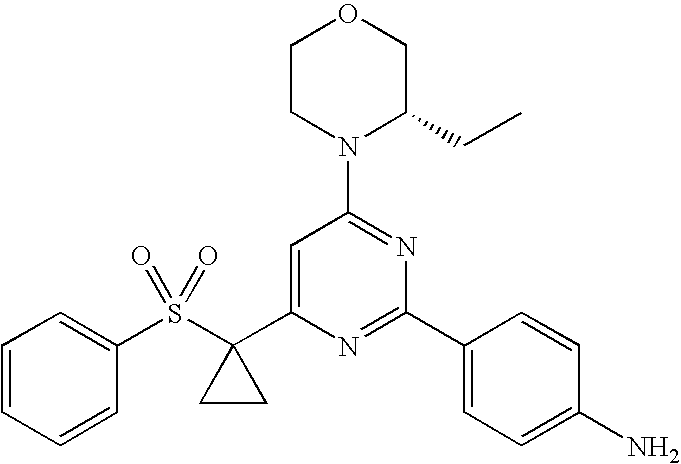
C1(S(C2(C3=CC(N4C(CC)COCC4)=NC(C4=CC=C(N)C=C4)=N3)CC2)(=O)=O)=CC=CC=C1
